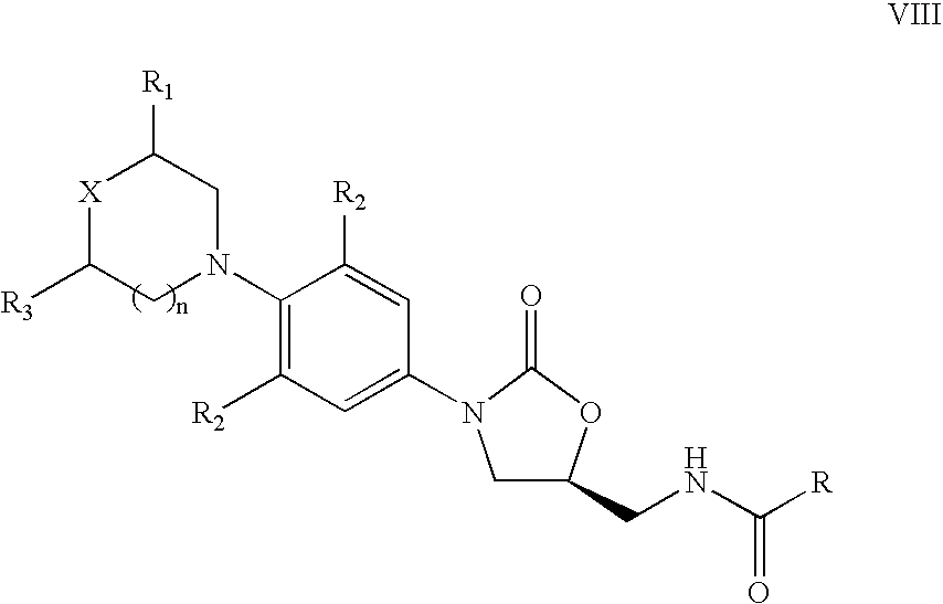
[X]1C([R3])CN(C2=C([R2])C=C(N3CC(CNC([R])=O)OC3=O)C=C2[R2])CC1[R1]
